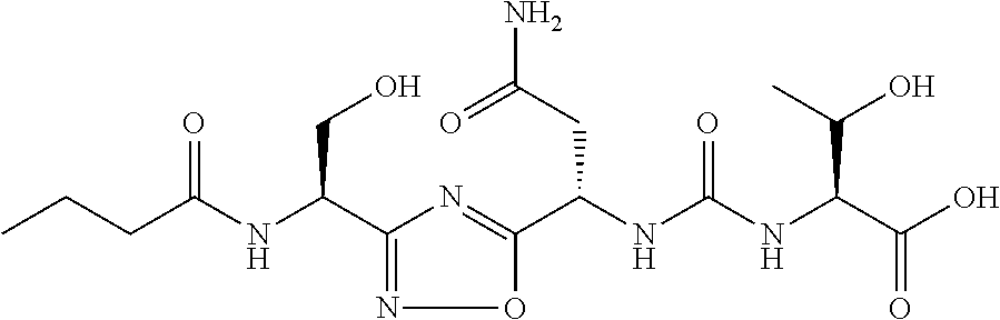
C1(C(NC(CCC)=O)CO)=NOC(C(NC(NC(C(O)=O)C(O)C)=O)CC(=O)N)=N1
